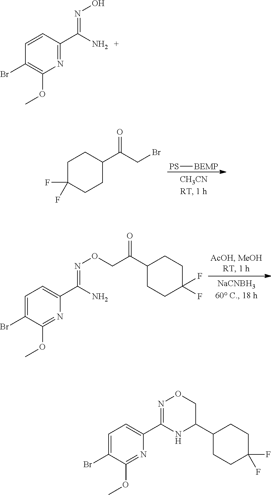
C1C(F)(F)CCC(C(CBr)=O)C1.[PS][BEMP].N1=C(OC)C(Br)=CC=C1C(N)=NOCC(C1CCC(F)(F)CC1)=O.N1=C(C(N)=NO)C=CC(Br)=C1OC.N1=C(OC)C(Br)=CC=C1C1=NOCC(C2CCC(F)(F)CC2)N1
